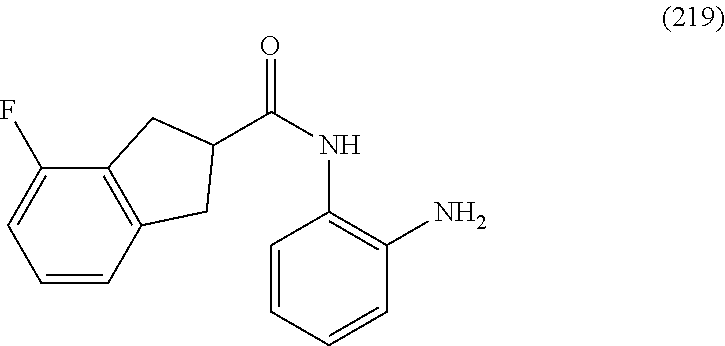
C(NC1=C(N)C=CC=C1)(=O)C1CC2=C(C(F)=CC=C2)C1
